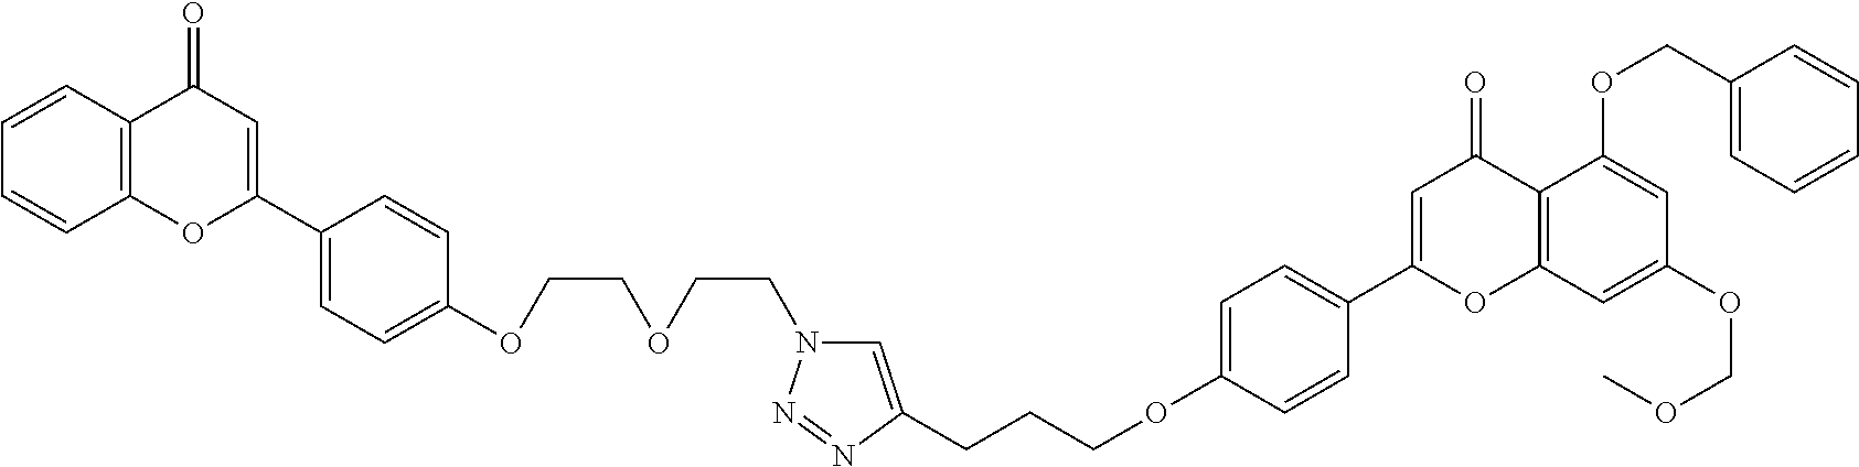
C12=C(C=CC=C1)C(=O)C=C(C1=CC=C(OCCOCCN3C=C(CCCOC4=CC=C(C5=CC(=O)C6=C(O5)C=C(OCOC)C=C6OCC5=CC=CC=C5)C=C4)N=N3)C=C1)O2
